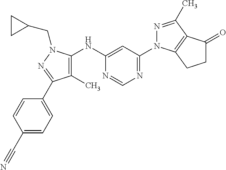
C1=C(NC2=C(C)C(C3=CC=C(C#N)C=C3)=NN2CC2CC2)N=CN=C1N1N=C(C)C2=C1CCC2=O
